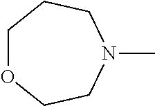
C1OCCN(C)CC1
